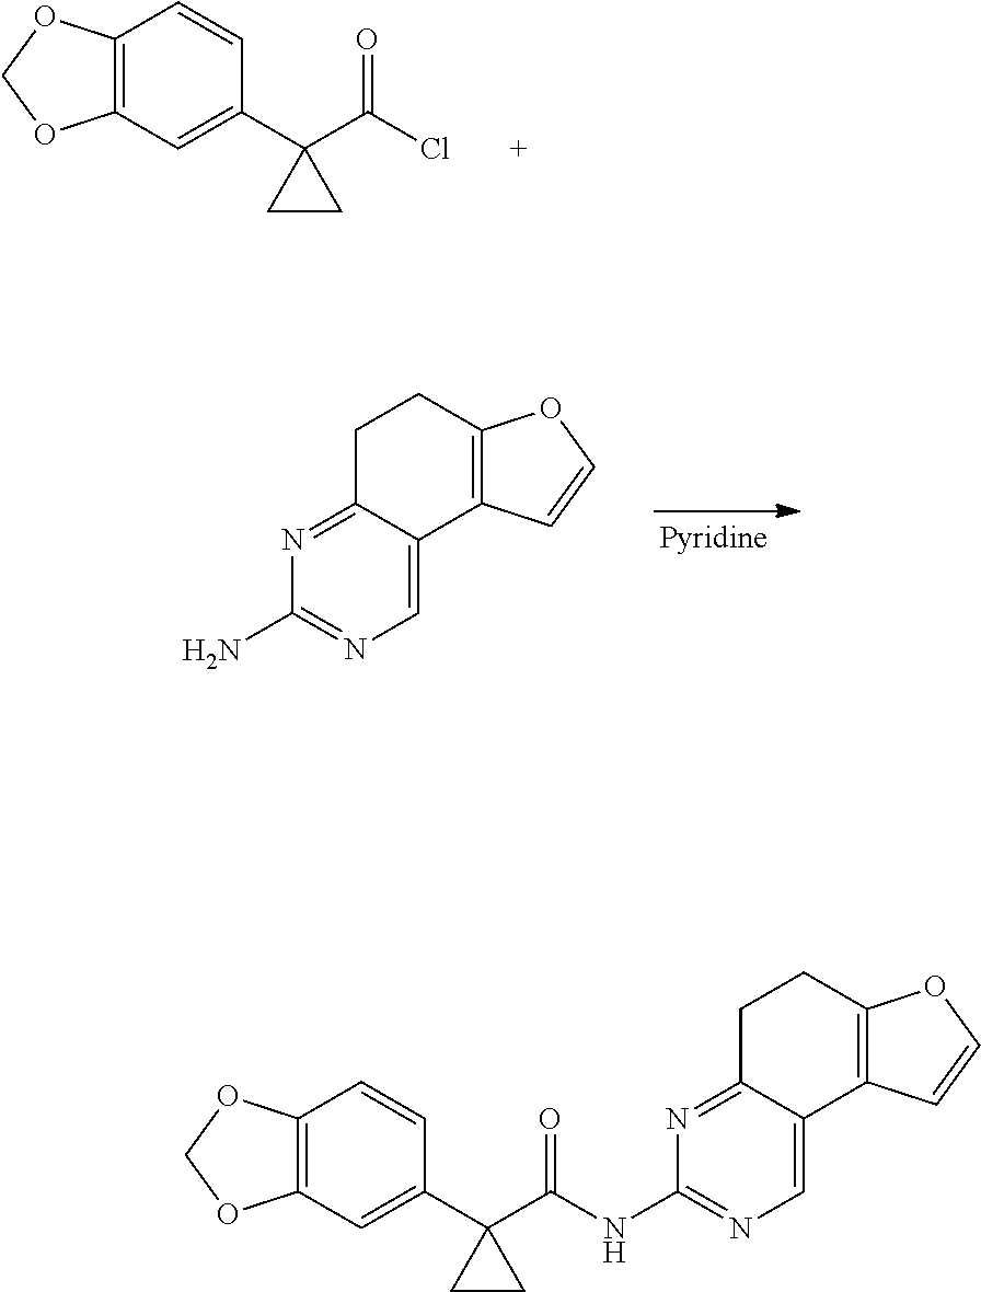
C12=C(C=C(C3(C(Cl)=O)CC3)C=C1)OCO2.N1=C2C(=CN=C1N)C1=C(CC2)OC=C1.C12=C(C=C(C3(C(NC4=NC=C5C(=N4)CCC4=C5C=CO4)=O)CC3)C=C1)OCO2
